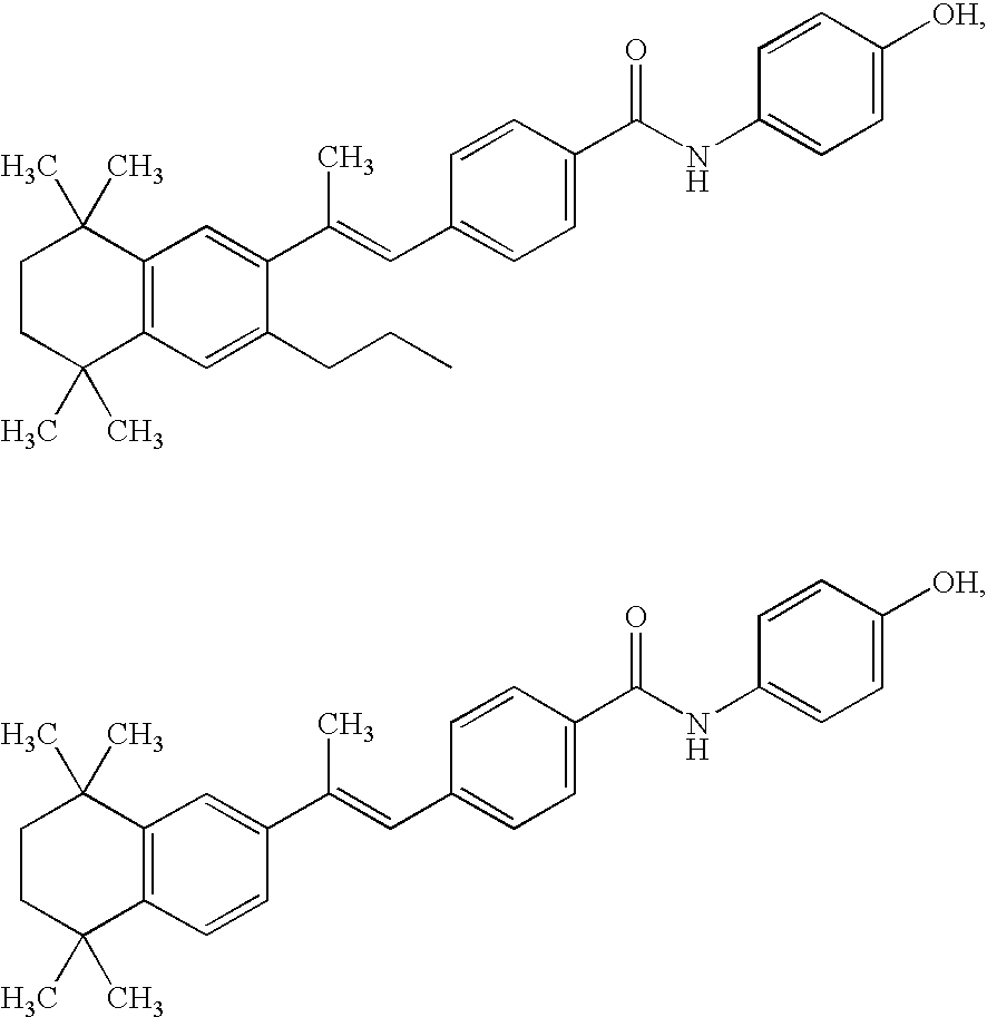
C1CC(C)(C)C2=C(C1(C)C)C=C(C(=CC1=CC=C(C(=O)NC3=CC=C([OH])C=C3)C=C1)C)C(CCC)=C2.C1CC(C)(C)C2=C(C1(C)C)C=C(C(=CC1=CC=C(C(=O)NC3=CC=C([OH])C=C3)C=C1)C)C=C2
